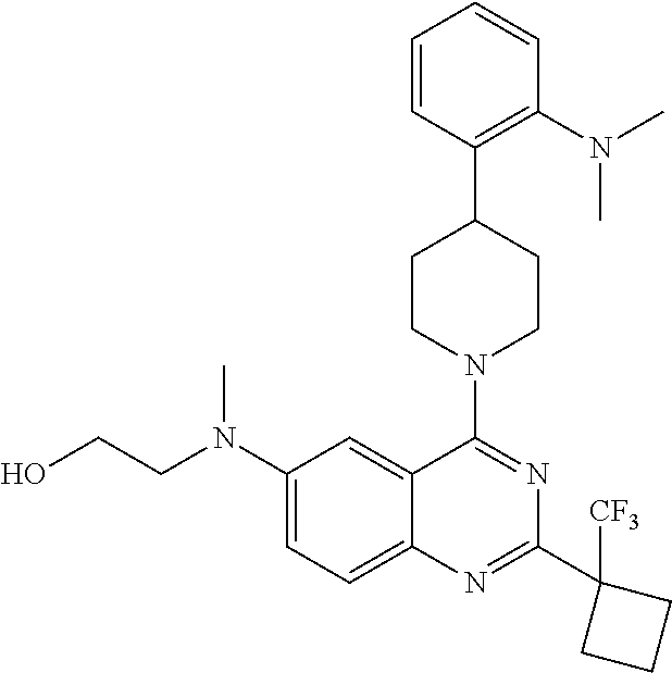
C1(N(CCO)C)=CC=C2C(=C1)C(N1CCC(C3=C(N(C)C)C=CC=C3)CC1)=NC(C1([CF3])CCC1)=N2
